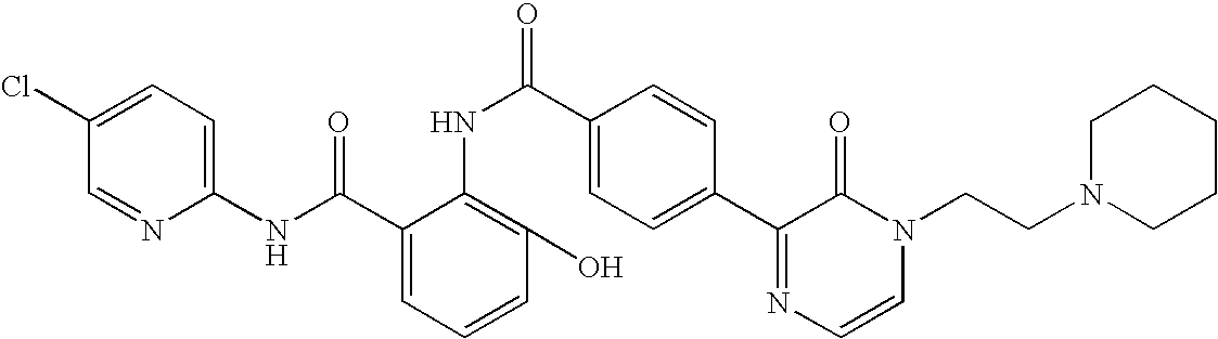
C1(Cl)=CC=C(NC(C2=CC=CC(O)=C2NC(=O)C2=CC=C(C3=NC=CN(CCN4CCCCC4)C3=O)C=C2)=O)N=C1
